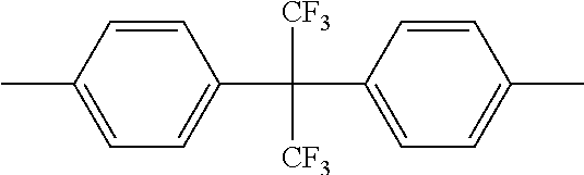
C1=CC(C)=CC=C1C(C1=CC=C(C)C=C1)([CF3])[CF3]
